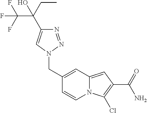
OC(CC)(C(F)(F)F)C1=CN(CC2=CC3=CC(C(=O)N)=C(Cl)N3C=C2)N=N1
